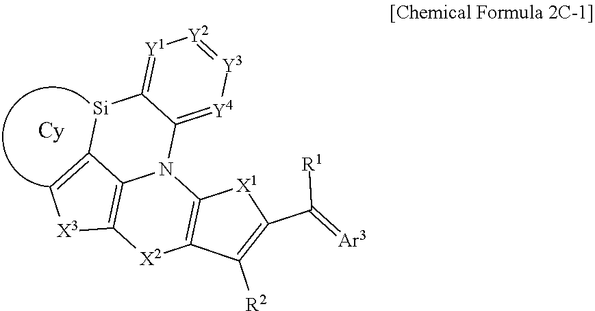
C12=C3C(=C[X3]1)[Si]C1=[Y1][Y2]=[Y3][Y4]=C1N3C1=C([X2]2)C([R2])=C(C([R1])=[Ar3])[X1]1
